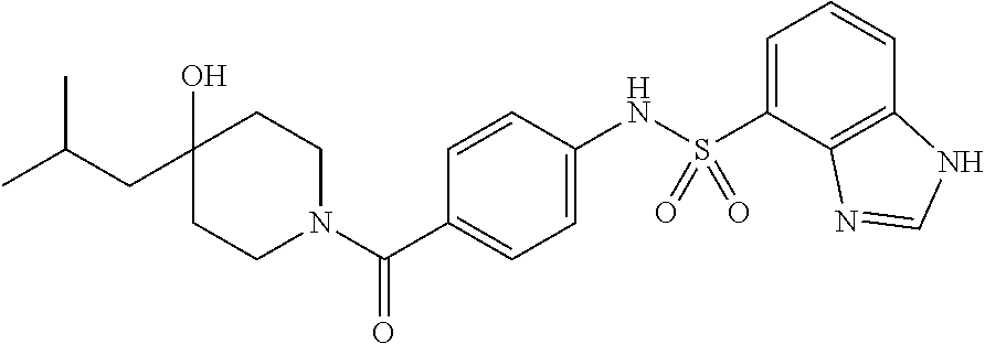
C1CN(C(C2=CC=C(NS(C3=CC=CC4=C3N=CN4)(=O)=O)C=C2)=O)CCC1(O)CC(C)C
